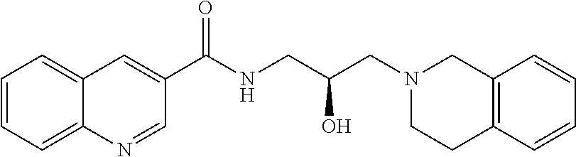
C12=CC=CC=C1N=CC(C(NCC(CN1CCC3=C(C1)C=CC=C3)O)=O)=C2
